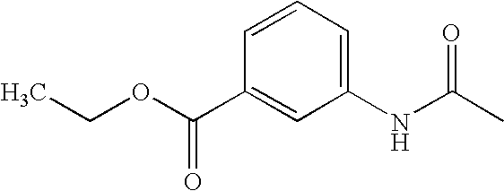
C1=CC=C(NC(=O)C)C=C1C(=O)OCC
